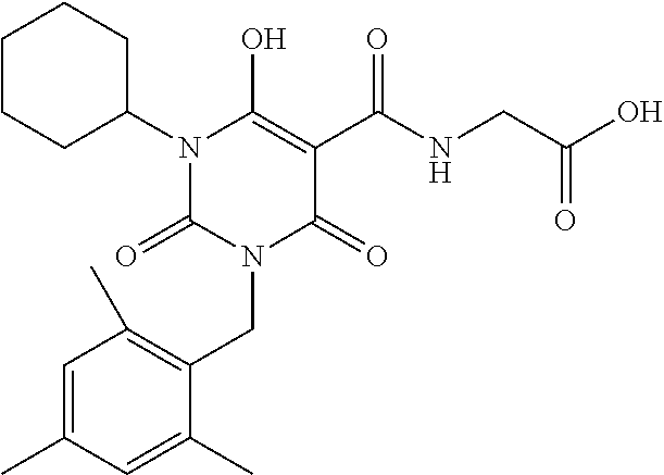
C1=C(C)C=C(C)C(CN2C(=O)C(C(NCC(O)=O)=O)=C(O)N(C3CCCCC3)C2=O)=C1C
